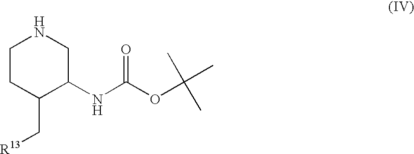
C1CC(C[R13])C(NC(OC(C)(C)C)=O)CN1
